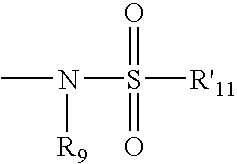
CN([R9])S(=O)(=O)[R'11]
